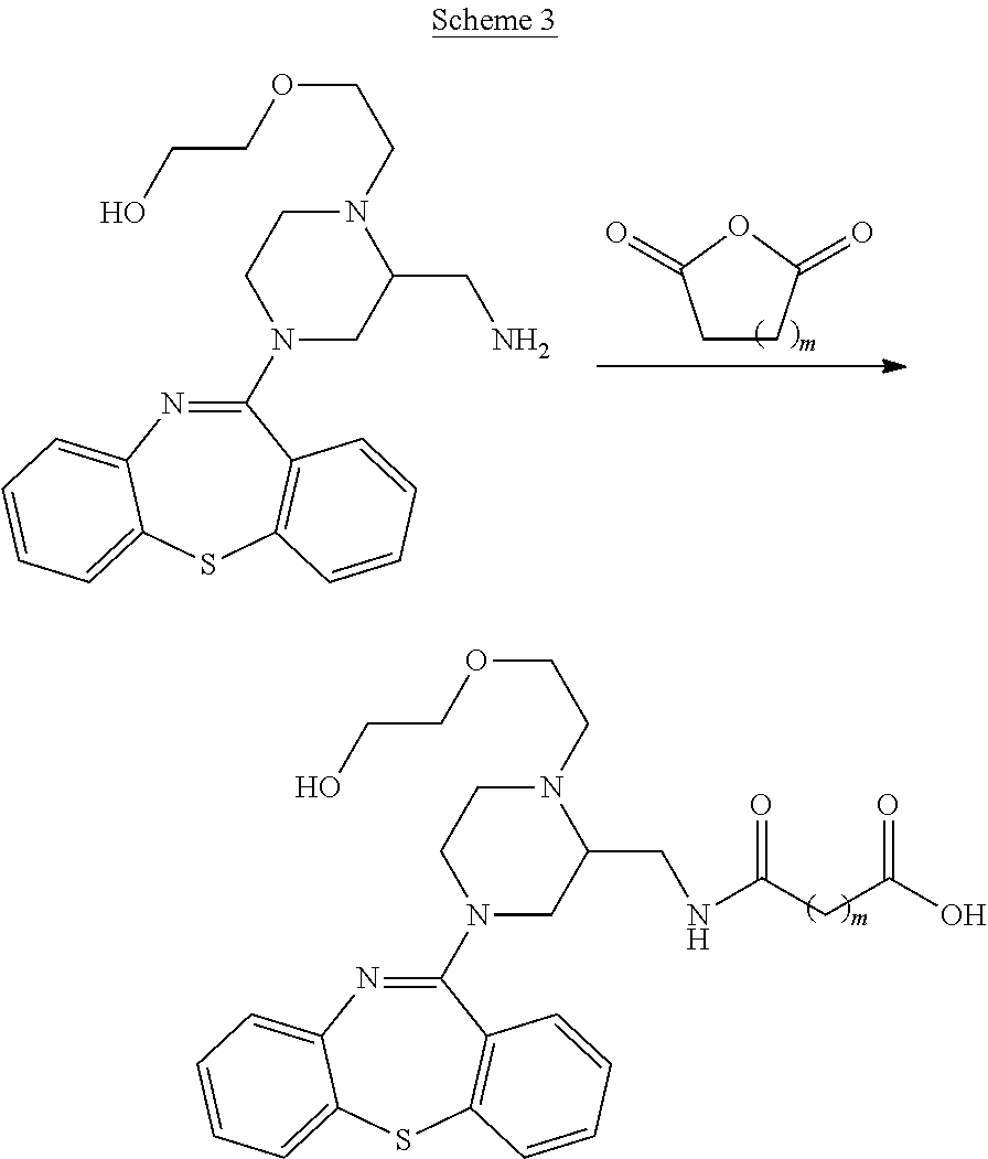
C1CC(=O)OC1=O.C1(N2CC(CN)N(CCOCCO)CC2)=NC2=CC=CC=C2SC2=C1C=CC=C2.C1(N2CC(CNC(CC(O)=O)=O)N(CCOCCO)CC2)=NC2=CC=CC=C2SC2=C1C=CC=C2
